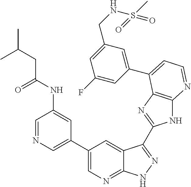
C1=NC=C(C2=CN=C3C(=C2)C(C2=NC4=C(N2)N=CC=C4C2=CC(CNS(C)(=O)=O)=CC(F)=C2)=NN3)C=C1NC(CC(C)C)=O
